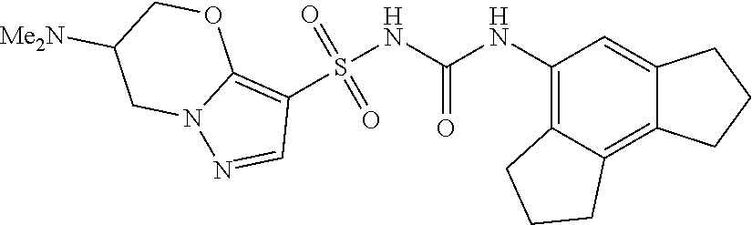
S(NC(NC1=C2C(=C3C(=C1)CCC3)CCC2)=O)(C1=C2N(N=C1)CC([Me2N])CO2)(=O)=O
